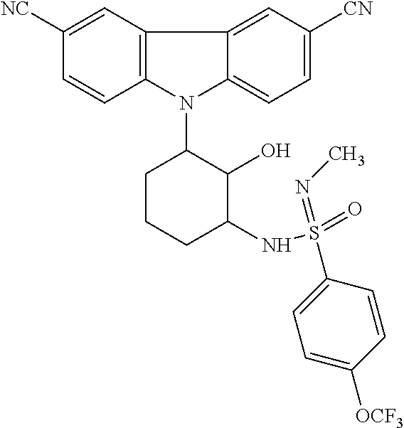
N1(C2CCCC(NS(=O)(=NC)C3=CC=C([OCF3])C=C3)C2O)C2=C(C3=CC([CN])=CC=C13)C=C([NC])C=C2
